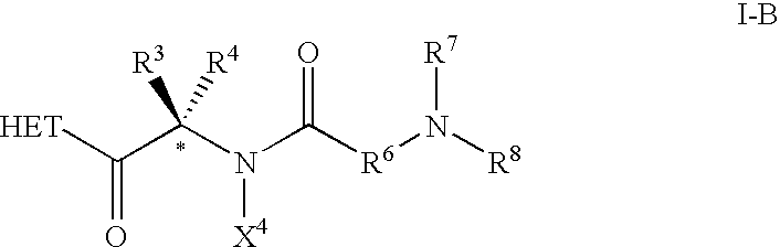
C(C(N(C([R6]N([R8])[R7])=O)[X4])([R3])[R4])([HET])=O
